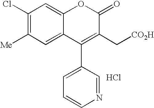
C1=C2C(=CC(Cl)=C1[Me])OC(=O)C(C[CO2H])=C2C1=CC=CN=C1.Cl
